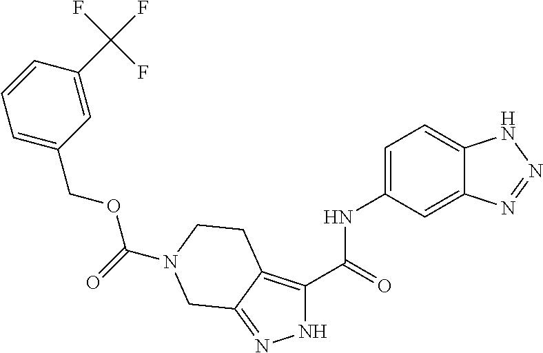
C(=O)(OCC1=CC=CC(C(F)(F)F)=C1)N1CCC2=C(C(=O)NC3=CC=C4C(=C3)N=NN4)NN=C2C1
